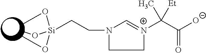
C1=[N+](C(C([O-])=O)([Et])C)CCN1CC[Si](OC)(OC)OC
